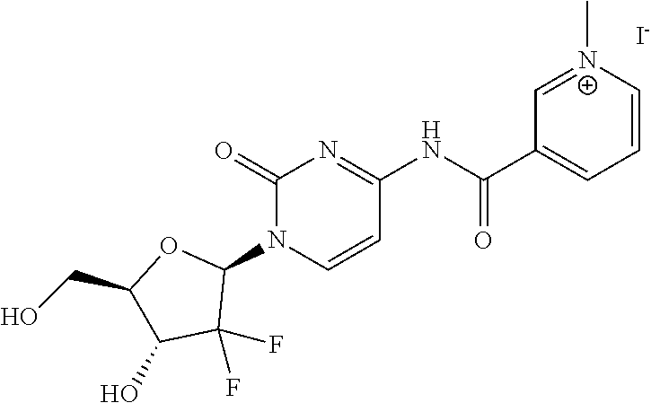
C1=C[N+](C)=CC(C(NC2=NC(=O)N(C3OC(CO)C(O)C3(F)F)C=C2)=O)=C1.[I-]
